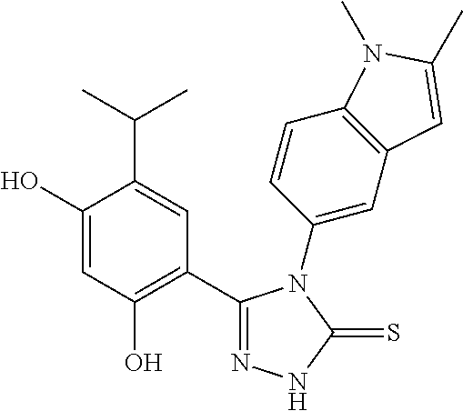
C1(C2=C(O)C=C(O)C(C(C)C)=C2)=NNC(=S)N1C1=CC2=C(C=C1)N(C)C(C)=C2
